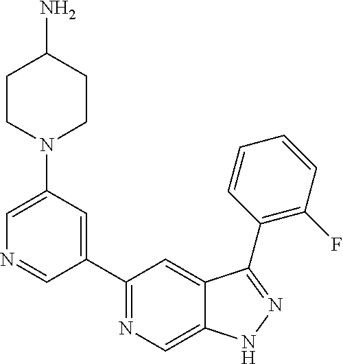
C1(N2CCC(N)CC2)=CN=CC(C2=NC=C3C(=C2)C(C2=C(F)C=CC=C2)=NN3)=C1
